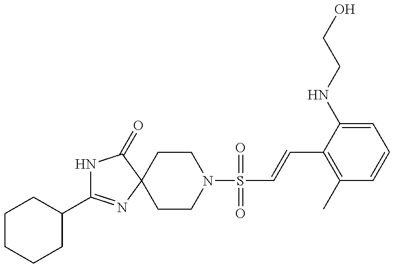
C1(C2=NC3(C(=O)N2)CCN(S(=O)(=O)C=CC2=C(C)C=CC=C2NCCO)CC3)CCCCC1
